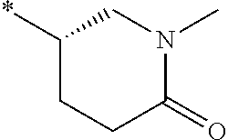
C1CC(=O)N(C)CC1*
